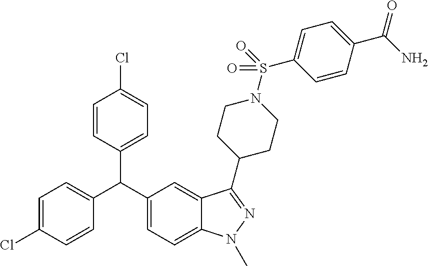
C1(C(C2=CC=C3C(=C2)C(C2CCN(S(=O)(C4=CC=C(C(N)=O)C=C4)=O)CC2)=NN3C)C2=CC=C(Cl)C=C2)=CC=C(Cl)C=C1
